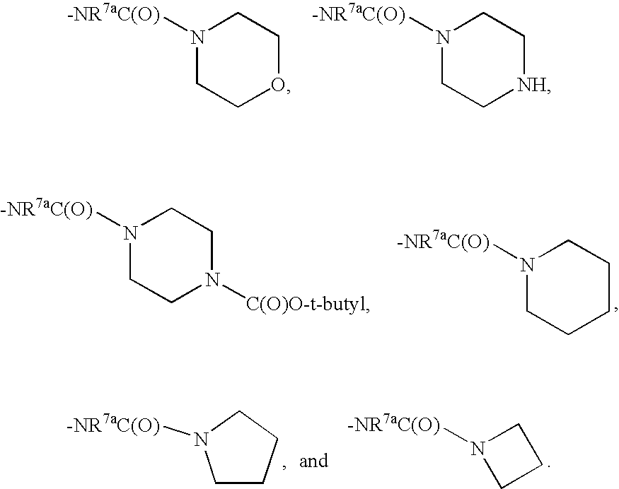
N1([-NR7aC(O)])CCOCC1.N1([-NR7aC(O)])CC[NH]CC1.N1([-NR7aC(O)])CCCCC1.N1([-NR7aC(O)])CCN([C(O)O-t-butyl])CC1.C1CCCN1[-NR7aC(O)].N1([-NR7aC(O)])CCC1
